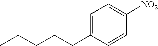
C1=C(CCCCC)C=CC([NO2])=C1
